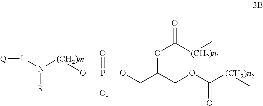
[L]([Q])N([(CH2)m]OP(=O)([O-])OCC(COC([(CH2)n2]C)=O)OC(=O)[(CH2)n1]C)[R]
